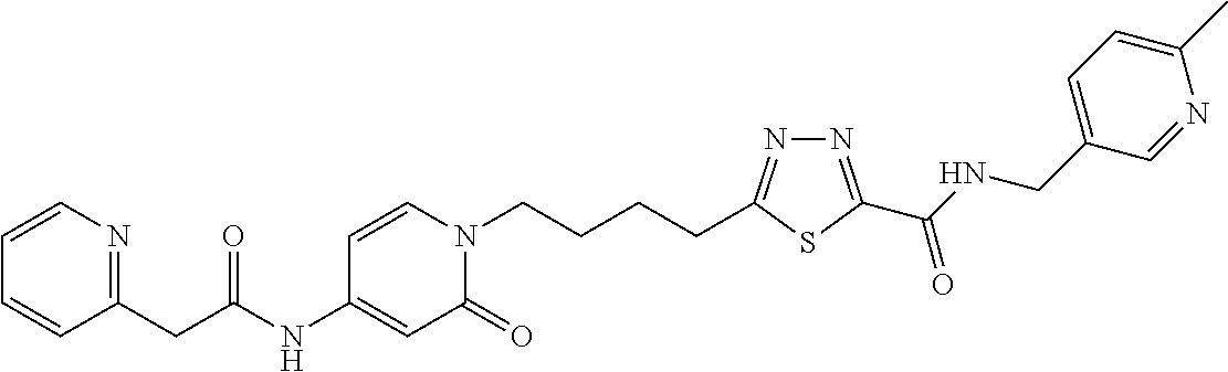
C1(NC(CC2=NC=CC=C2)=O)=CC(=O)N(CCCCC2=NN=C(C(NCC3=CC=C(C)N=C3)=O)S2)C=C1
